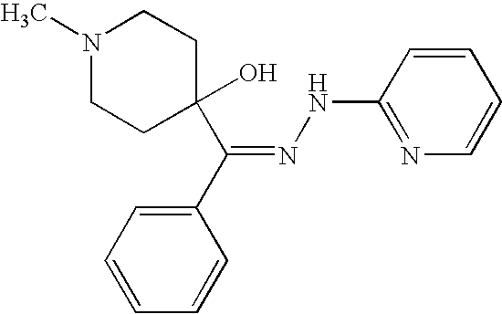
N1(C)CCC(O)(C(C2=CC=CC=C2)=NNC2=NC=CC=C2)CC1
